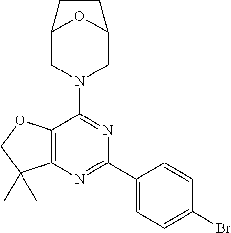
C12=C(N=C(C3=CC=C(Br)C=C3)N=C1N1CC3OC(C1)CC3)C(C)(C)CO2
